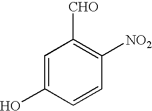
C1=C(O)C=CC([NO2])=C1[CHO]
